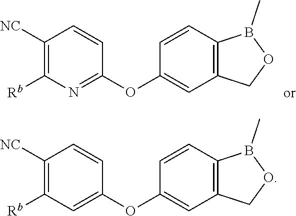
C1=C(OC2=CC([Rb])=C([NC])C=C2)C=CC2=C1COB2C.C1=C(OC2=NC([Rb])=C([NC])C=C2)C=CC2=C1COB2C
